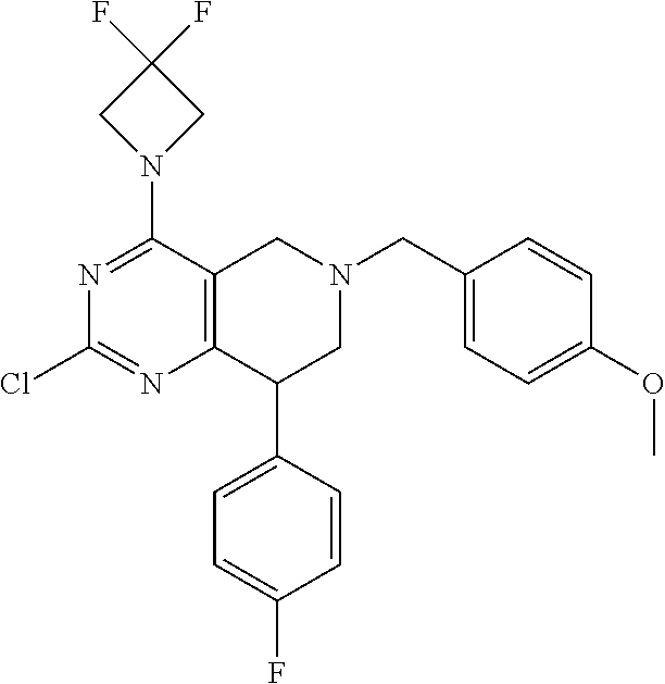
N1=C(N2CC(F)(F)C2)C2=C(N=C1Cl)C(C1=CC=C(F)C=C1)CN(CC1=CC=C(OC)C=C1)C2
